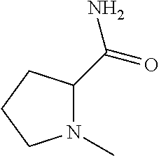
N1(C)C(C(=O)N)CCC1
